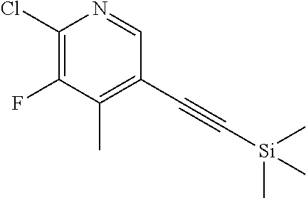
C1(Cl)=C(F)C(C)=C(C#C[Si](C)(C)C)C=N1
